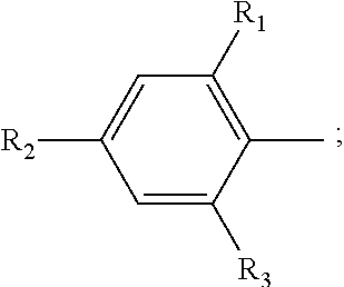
C1=C([R2])C=C([R3])C(C)=C1[R1]
